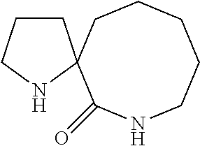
C1CCCCNC(=O)C12CCCN2
